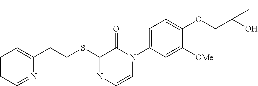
C1(SCCC2=CC=CC=N2)=NC=CN(C2=CC=C(OCC(C)(C)O)C([OMe])=C2)C1=O
